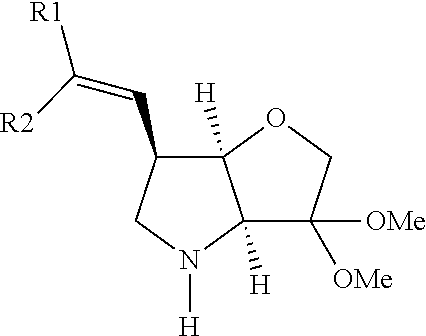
C1(C=C([R1])[R2])C2([H])C([H])(N([H])C1)C([OMe])([OMe])CO2
